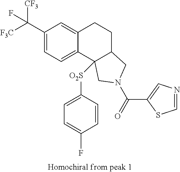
[F3C]C(C1=CC=C2C(=C1)CCC1C2([O2S]C2=CC=C(F)C=C2)CN(C(=O)C2=CN=CS2)C1)([CF3])F
